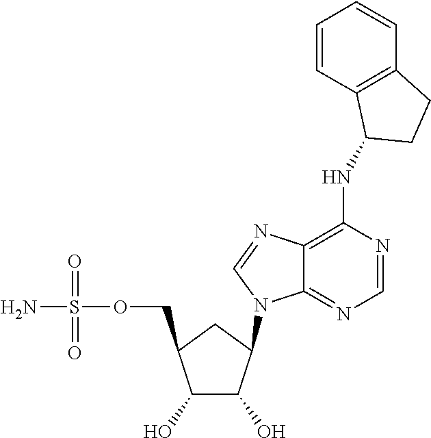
C1(O)C(O)C(N2C3=NC=NC(NC4CCC5=C4C=CC=C5)=C3N=C2)CC1COS(N)(=O)=O
